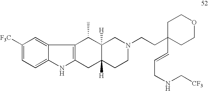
C1([F3C])=CC=C2C(=C1)C1=C(N2)CC2([H])C([H])(C1C)CN(CCC1(C=CCNC[CF3])CCOCC1)CC2
